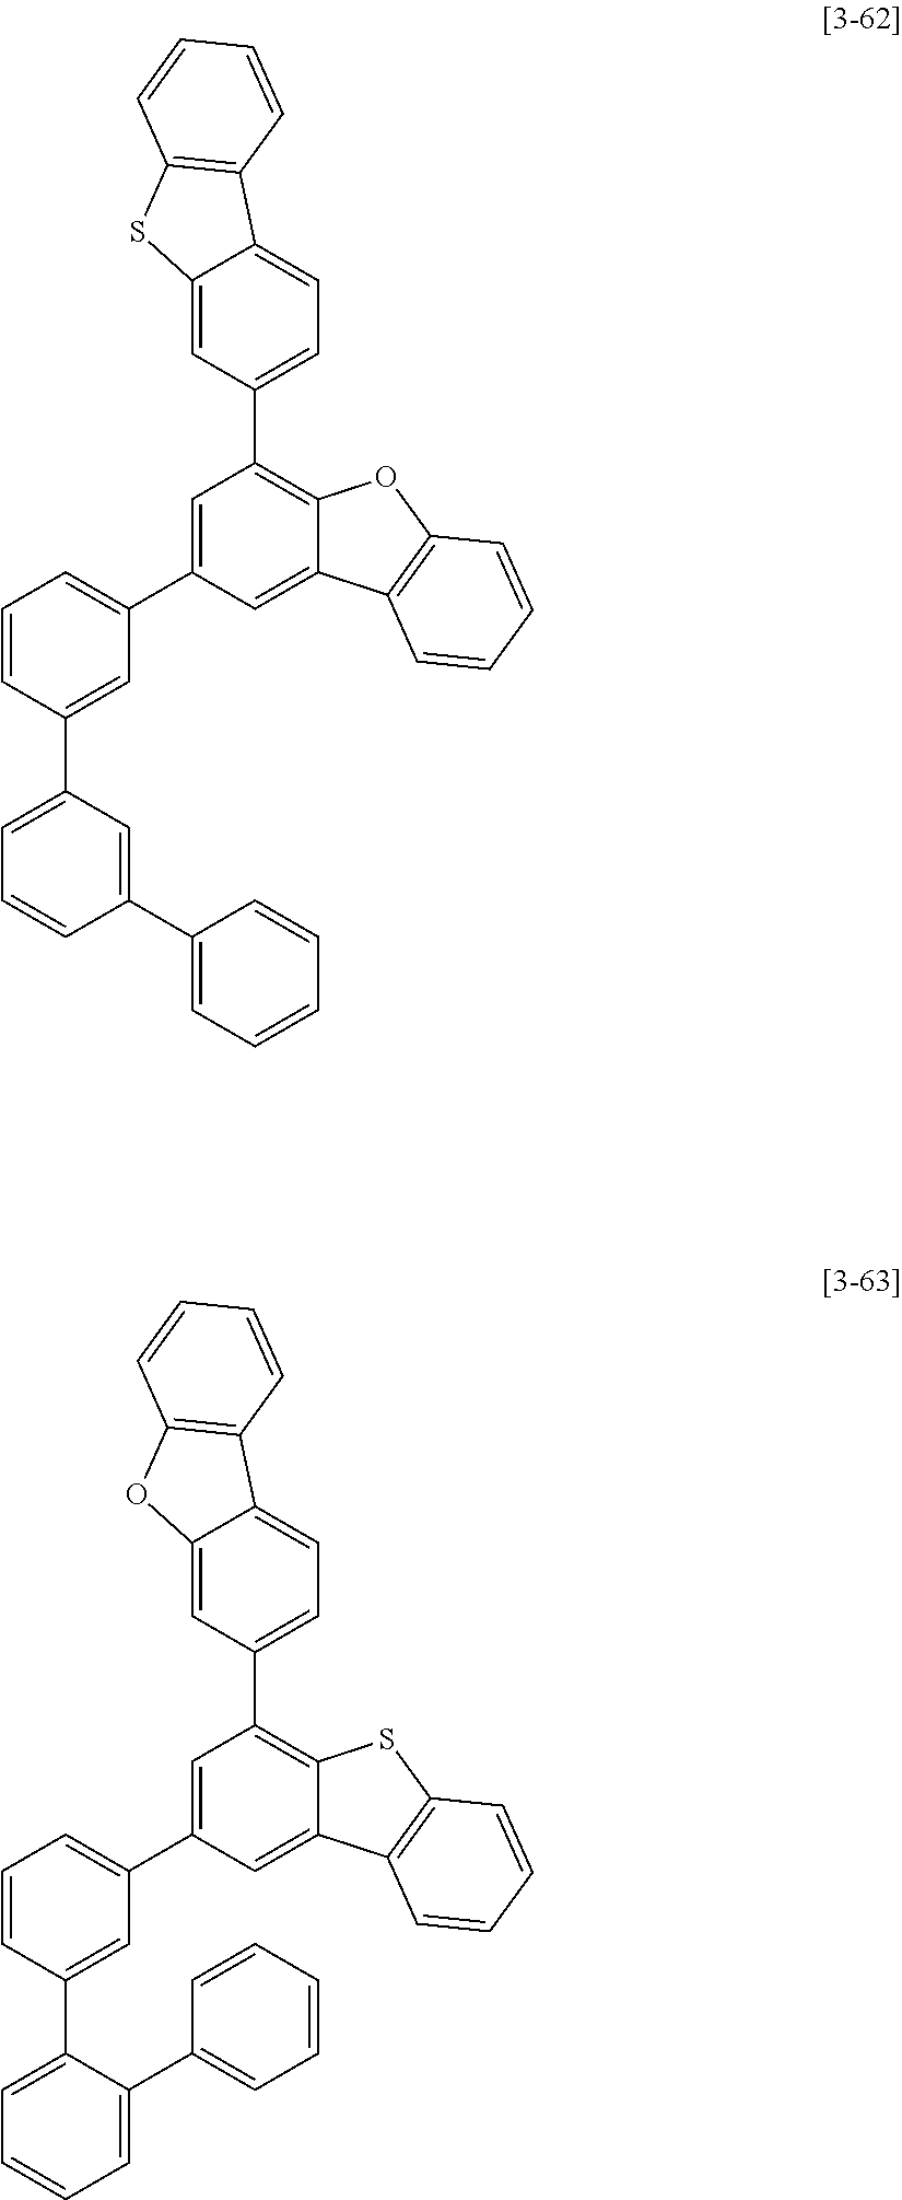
C1=C(C2=CC=CC(C3=CC=CC(C4=CC=CC=C4)=C3)=C2)C=C2C(=C1C1=CC=C3C(=C1)SC1=C3C=CC=C1)OC1=C2C=CC=C1.C1=C(C2=CC=CC(C3=CC=CC=C3C3=CC=CC=C3)=C2)C=C2C(=C1C1=CC=C3C(=C1)OC1=C3C=CC=C1)SC1=C2C=CC=C1
